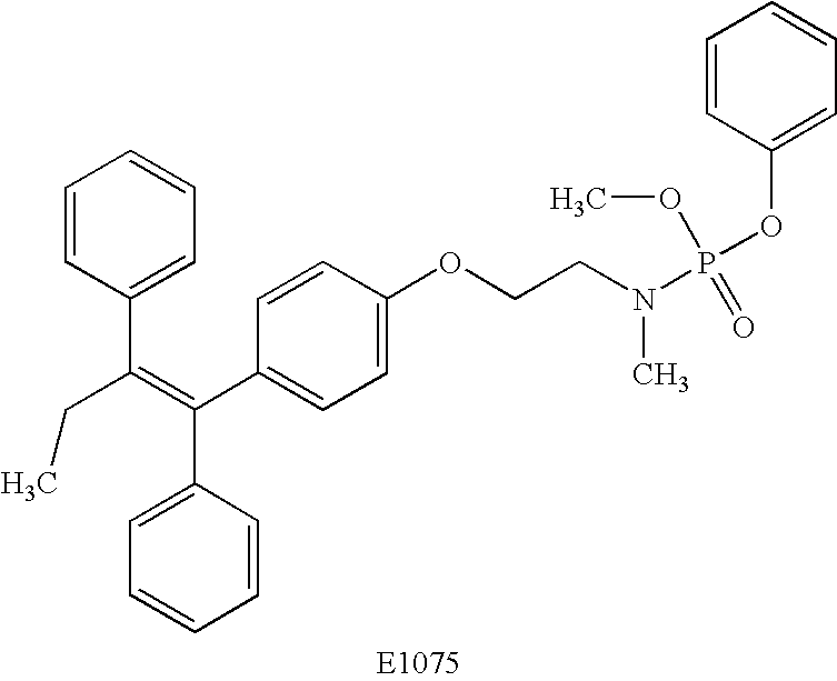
C1=CC(C(=C(C2=CC=C(OCCN(P(OC3=CC=CC=C3)(=O)OC)C)C=C2)C2=CC=CC=C2)CC)=CC=C1
